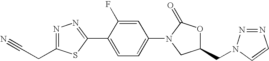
N#CCC1=NN=C(C2=CC=C(N3C(=O)OC(CN4N=NC=C4)C3)C=C2F)S1
